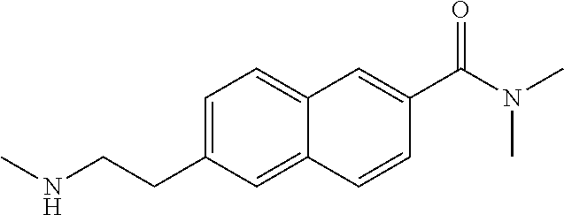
C12=CC(CCNC)=CC=C1C=C(C(N(C)C)=O)C=C2
